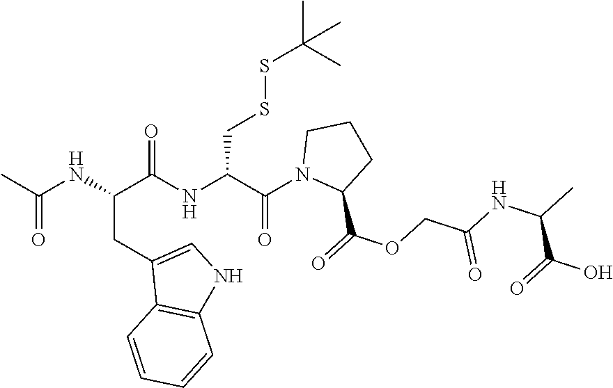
N(C(C(NC(C(N1C(C(=O)OCC(=O)NC(C(O)=O)C)CCC1)=O)CSSC(C)(C)C)=O)CC1=CNC2=C1C=CC=C2)C(C)=O
